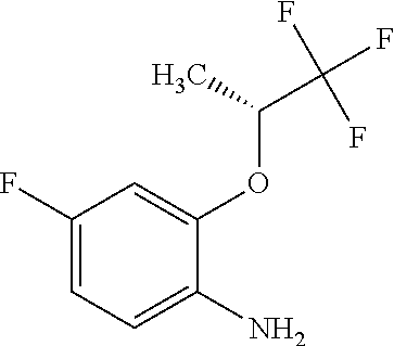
C1(F)=CC=C(N)C(OC(C(F)(F)F)C)=C1
